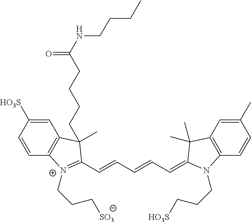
C1=C([HO3S])C=CC2=C1C(C)(CCCCC(NCCCC)=O)C(C=CC=CC=C1C(C)(C)C3=C(C=CC(C)=C3)N1CCC[HO3S])=[N+]2CCC[SO3]
